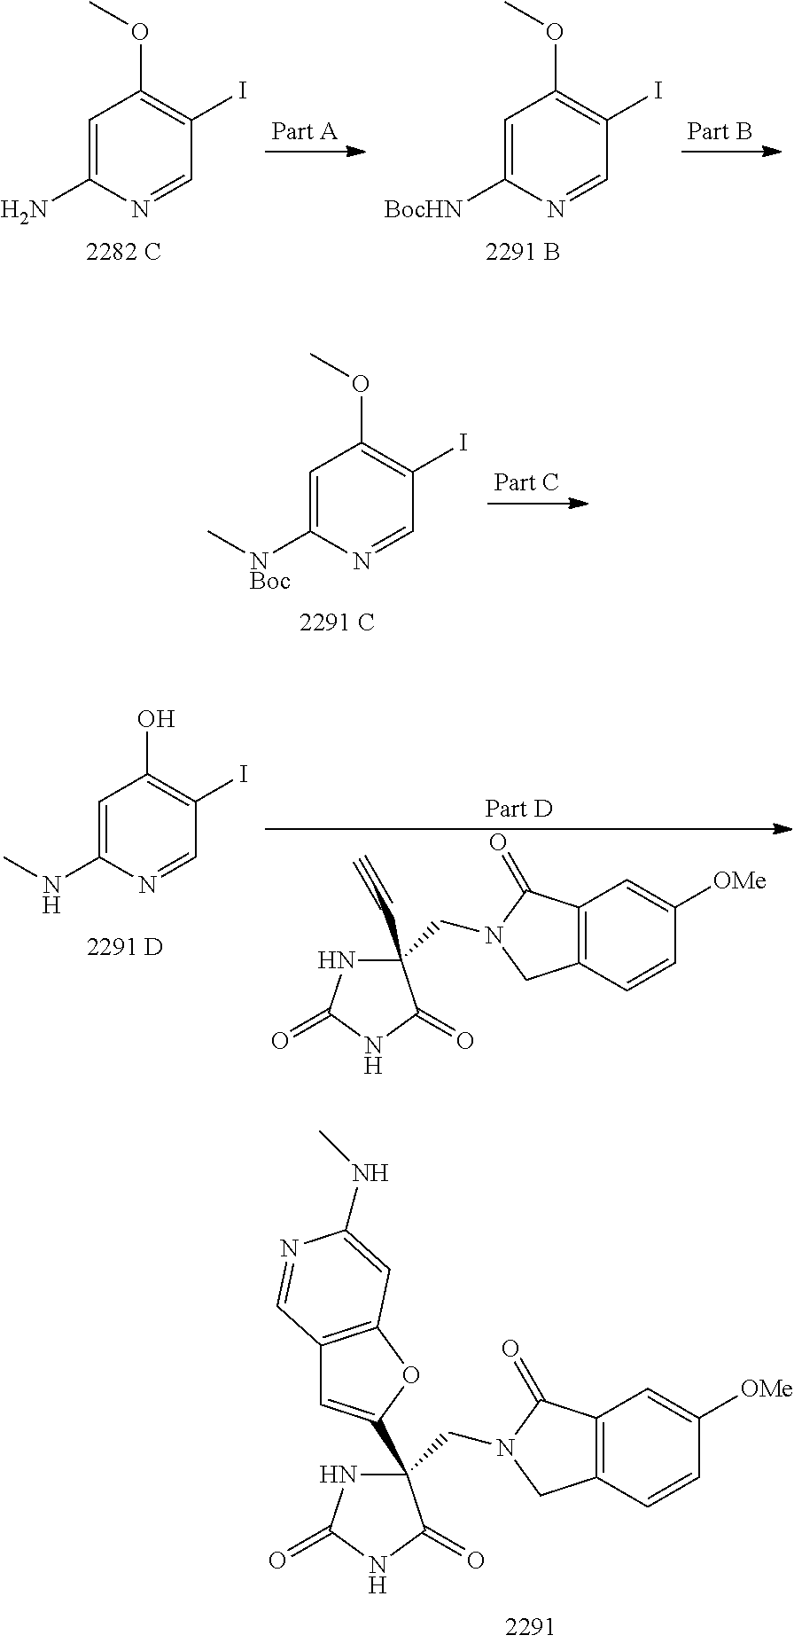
C1=C(N)N=CC(I)=C1OC.C1=C([BocHN])N=CC(I)=C1OC.C1=C([NBoc]C)N=CC(I)=C1OC.C12=C(C=CC([OMe])=C1)CN(CC1(C#C)NC(=O)NC1=O)C2=O.C1=C(NC)N=CC(I)=C1O.C12=C(C=CC([OMe])=C1)CN(CC1(C3=CC4=C(O3)C=C(NC)N=C4)NC(=O)NC1=O)C2=O
